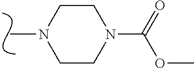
C1CN(C(=O)OC)CCN1C
